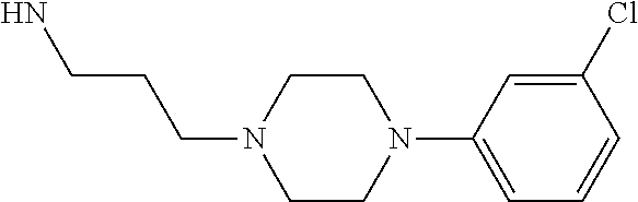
NCCCN1CCN(C2=CC=CC(Cl)=C2)CC1
